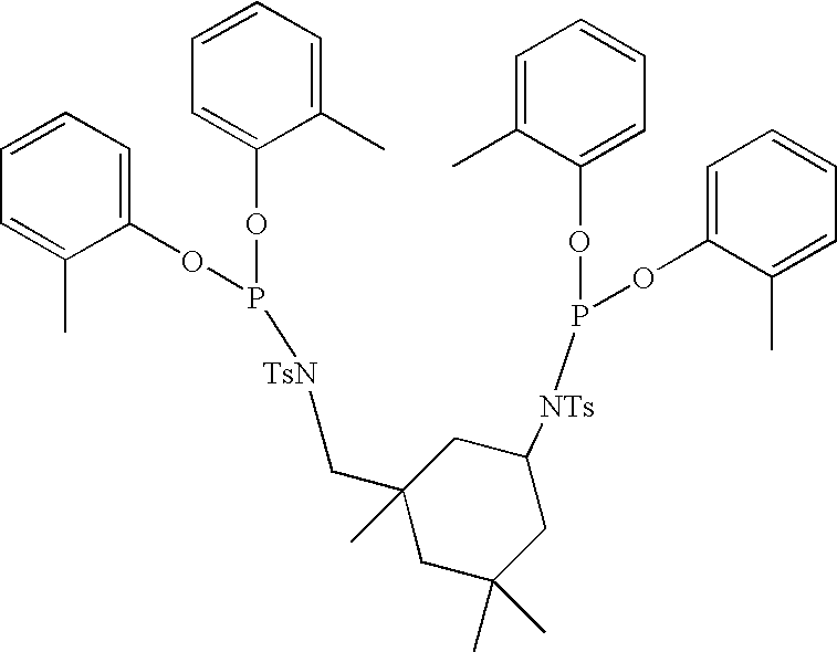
C1=CC=C(C)C(OP(OC2=CC=CC=C2C)[TsN]CC2(C)CC(C)(C)CC([NTs]P(OC3=CC=CC=C3C)OC3=CC=CC=C3C)C2)=C1
